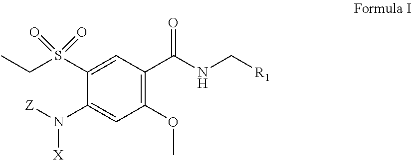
C1(OC)=C(C(NC[R1])=O)C=C(S(CC)(=O)=O)C(N([Z])[X])=C1
